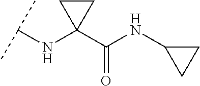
C(NC1(C(=O)NC2CC2)CC1)(C)C
